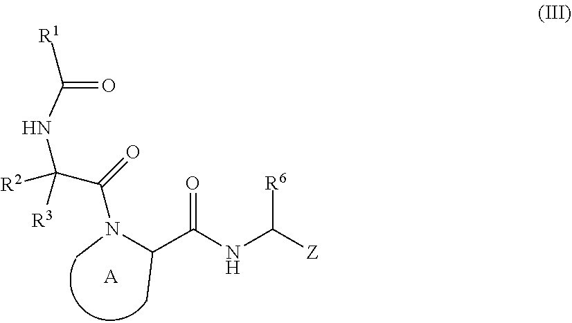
N(C(C(NC([R6])[Z])=O)C)(C(C([R3])(NC(=O)[R1])[R2])=O)C.[A]
